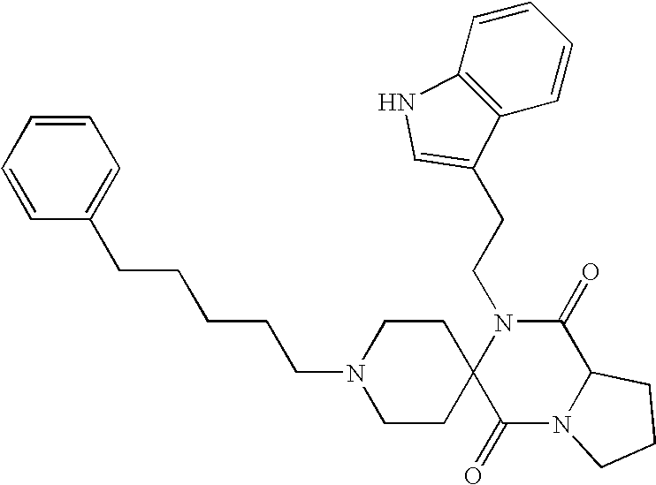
C(N1C2(C(=O)N3C(C1=O)CCC3)CCN(CCCCCC1=CC=CC=C1)CC2)CC1=CNC2=C1C=CC=C2
